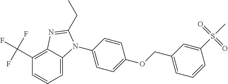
C1=CC=C2C(=C1C(F)(F)F)N=C(CC)N2C1=CC=C(OCC2=CC=CC(S(C)(=O)=O)=C2)C=C1
